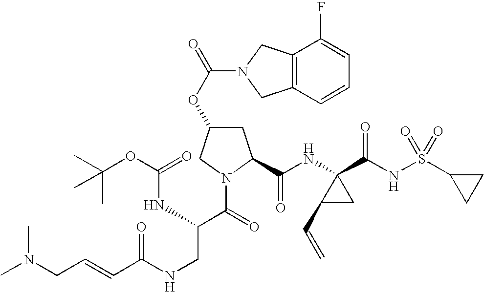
C1C(OC(=O)N2CC3=C(C2)C=CC=C3F)CN(C(=O)C(NC(OC(C)(C)C)=O)CNC(C=CCN(C)C)=O)C1C(NC1(C(NS(C2CC2)(=O)=O)=O)C(C=C)C1)=O
